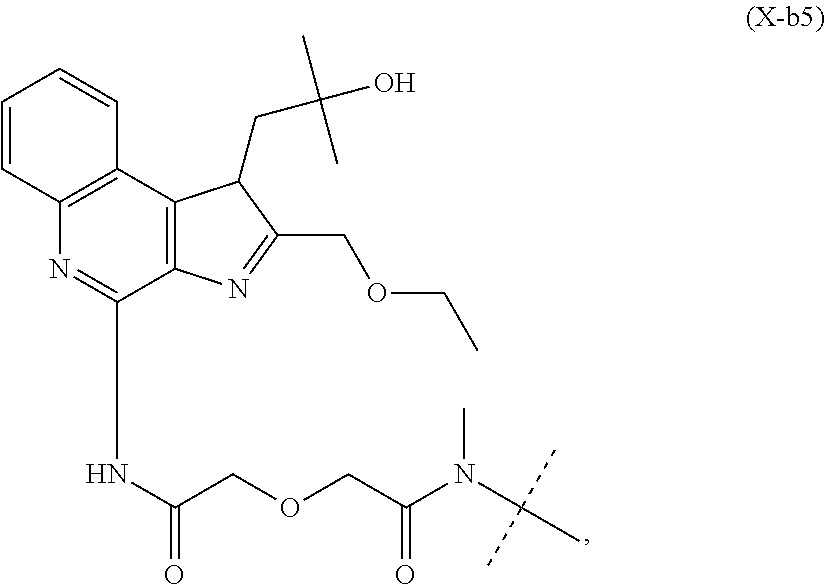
C12=C(C3=C(N=C1NC(COCC(=O)N(C)C(C)(C)C)=O)C=CC=C3)C(CC(O)(C)C)C(COCC)=N2
